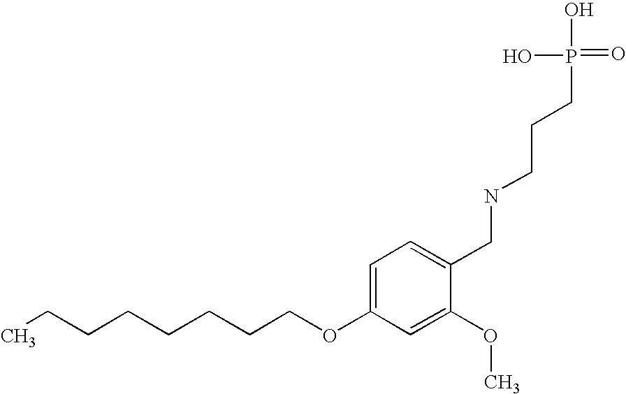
C(COC1=CC=C(CNCCCP(=O)(O)O)C(OC)=C1)CCCCCC
